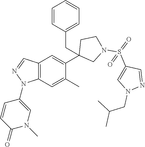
C1(C2=CC3=C(C=C2C)N(C2=CN(C)C(=O)C=C2)N=C3)(CC2=CC=CC=C2)CN(S(=O)(C2=CN(CC(C)C)N=C2)=O)CC1
